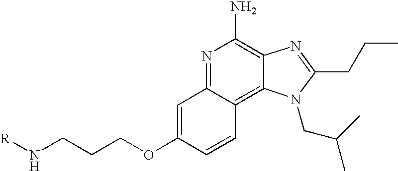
C1=C(OCCCN[R])C=CC2=C3C(=C(N)N=C12)N=C(CCC)N3CC(C)C
